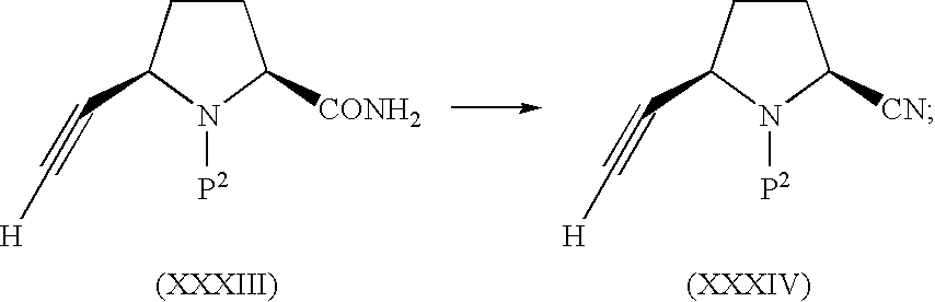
C1CC(C#C[H])N([P2])C1[CONH2].C1CC(C#C[H])N([P2])C1[CN]
